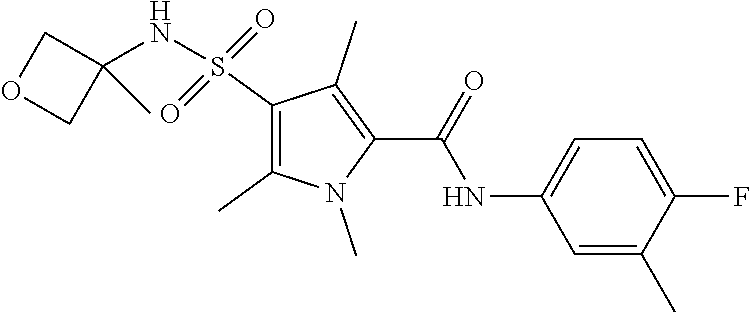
C1=C(C)C(F)=CC=C1NC(C1=C(C)C(S(=O)(=O)NC2(C)COC2)=C(C)N1C)=O
